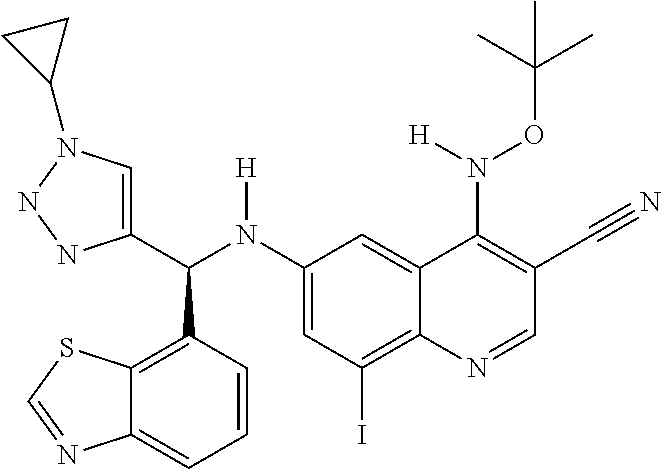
C1(N(C(C2=CN(C3CC3)NN2)C2=C3C(=CC=C2)N=CS3)[H])=CC(I)=C2C(=C1)C(N(OC(C)(C)C)[H])=C(C#N)C=N2
